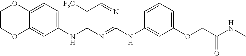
C12=CC(NC3=C([F3C])C=NC(NC4=CC(OCC(NC)=O)=CC=C4)=N3)=CC=C1OCCO2
